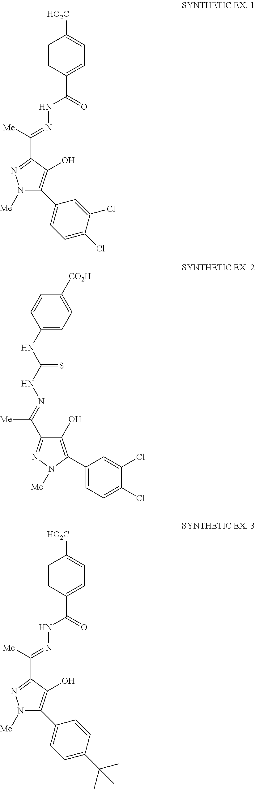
N1([Me])C(C2=CC=C(Cl)C(Cl)=C2)=C(O)C(C([Me])=NNC(C2=CC=C([HO2C])C=C2)=O)=N1.C1(NC(NN=C(C2=NN([Me])C(C3=CC=C(Cl)C(Cl)=C3)=C2O)[Me])=S)=CC=C([CO2H])C=C1.N1([Me])C(C2=CC=C(C(C)(C)C)C=C2)=C(O)C(C([Me])=NNC(C2=CC=C([HO2C])C=C2)=O)=N1
